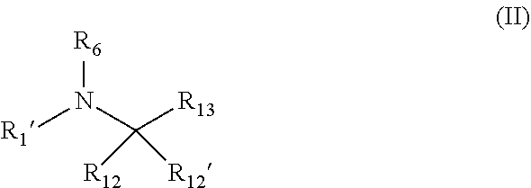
[R6]N(C([R12])([R13])[R12])[R1]
